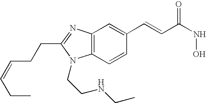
C12=C(C=CC(C=CC(=O)NO)=C1)N(CCNCC)C(CCC=CCC)=N2
